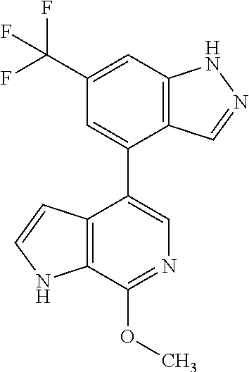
C12=C(C=C(C(F)(F)F)C=C1C1=CN=C(OC)C3=C1C=CN3)NN=C2
